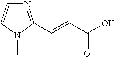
N1=C(C=CC(O)=O)N(C)C=C1
